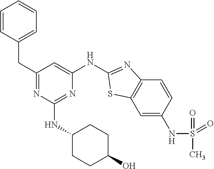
N1=C(CC2=CC=CC=C2)C=C(NC2=NC3=C(C=C(NS(C)(=O)=O)C=C3)S2)N=C1NC1CCC(O)CC1
